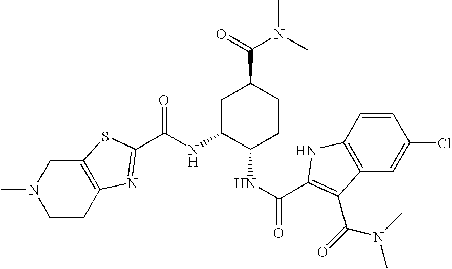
C12=C(CCN(C)C1)N=C(C(NC1C(NC(=O)C3=C(C(=O)N(C)C)C4=C(C=CC(Cl)=C4)N3)CCC(C(N(C)C)=O)C1)=O)S2
